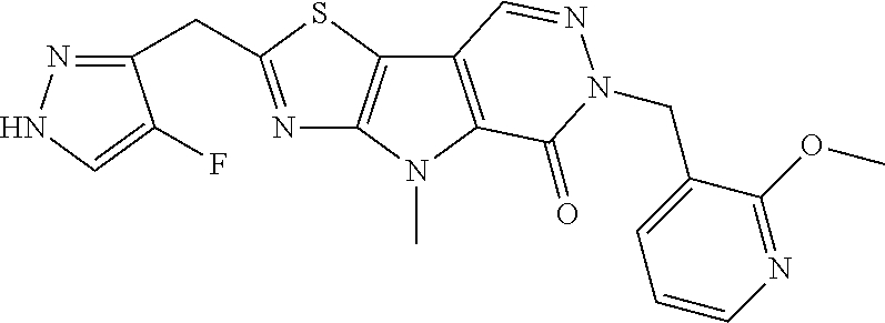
N1=C(CC2=NNC=C2F)SC2=C1N(C)C1=C2C=NN(CC2=CC=CN=C2OC)C1=O
